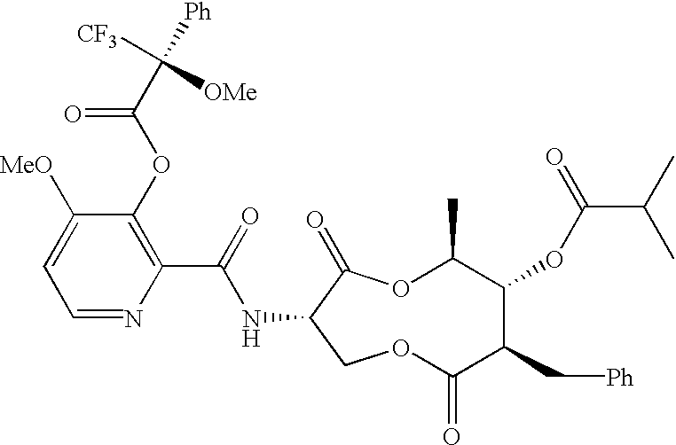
N(C(C1=C(OC(C([Ph])([CF3])[OMe])=O)C([MeO])=CC=N1)=O)C1C(=O)OC(C)C(OC(C(C)C)=O)C(C[Ph])C(=O)OC1
